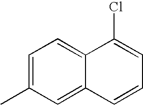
C1=C(C)C=C2C(=C1)C(Cl)=CC=C2
